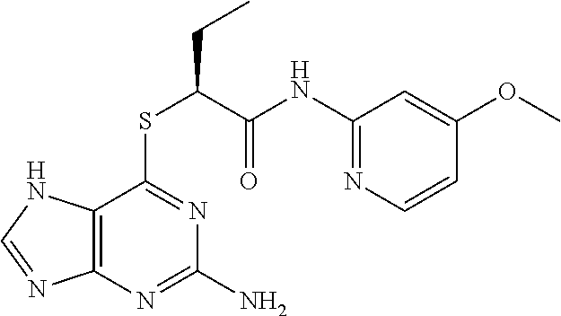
C1(NC(C(SC2=NC(N)=NC3=C2NC=N3)CC)=O)=NC=CC(OC)=C1
